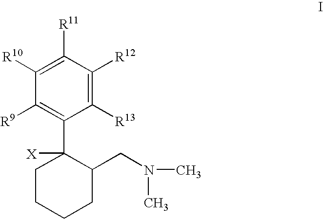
C1(C2([X])CCCCC2CN(C)C)=C([R9])C([R10])=C([R11])C([R12])=C1[R13]
